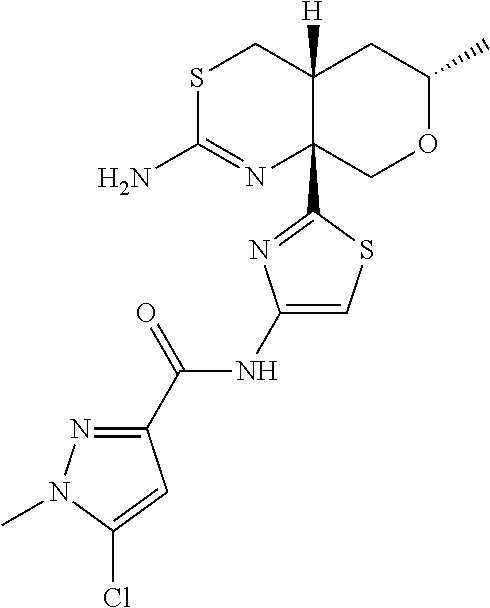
S1C(N)=NC2(C3=NC(NC(C4=NN(C)C(Cl)=C4)=O)=CS3)C([H])(C1)CC(C)OC2
